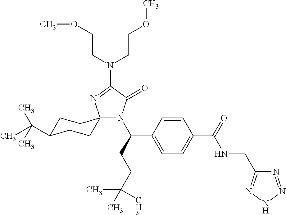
N1(C(CCC([CH3])(C)C)C2=CC=C(C(=O)NCC3=NNN=N3)C=C2)C(=O)C(N(CCOC)CCOC)=NC12CCC(C(C)(C)C)CC2
